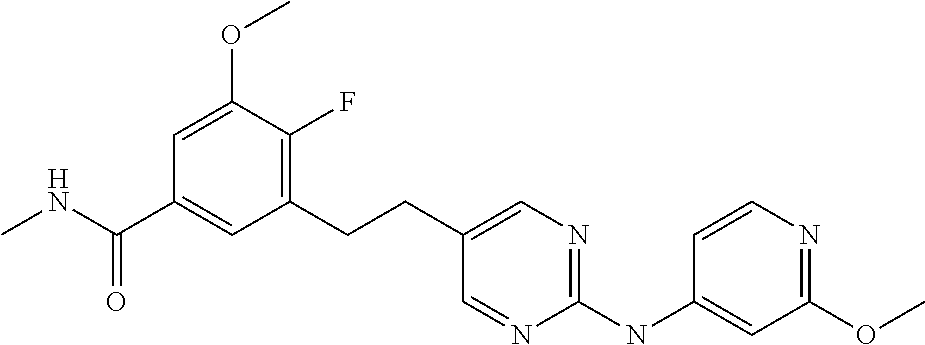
C1(CCC2=CN=C(NC3=CC(OC)=NC=C3)N=C2)=C(F)C(OC)=CC(C(NC)=O)=C1
